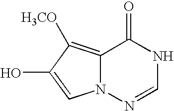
N12C(=C([H3CO])C(O)=C1)C(=O)NC=N2
